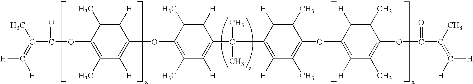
[H]C(=C(C)C(=O)OC1=C(C)C([H])=C(OC2=C(C)C([H])=C(C(C)(C)C3=C([H])C(C)=C(OC4=C([H])C(C)=C(OC(C(C)=C([H])[H])=O)C(C)=C4[H])C(C)=C3[H])C([H])=C2C)C([H])=C1C)[H]
